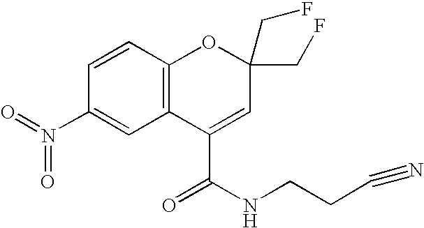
C1(N(=O)=O)=CC2=C(C=C1)OC(CF)(CF)C=C2C(NCCC#N)=O
